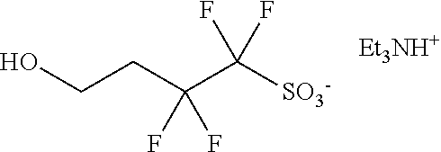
OCCC(C([SO3-])(F)F)(F)F.[Et3NH+]
